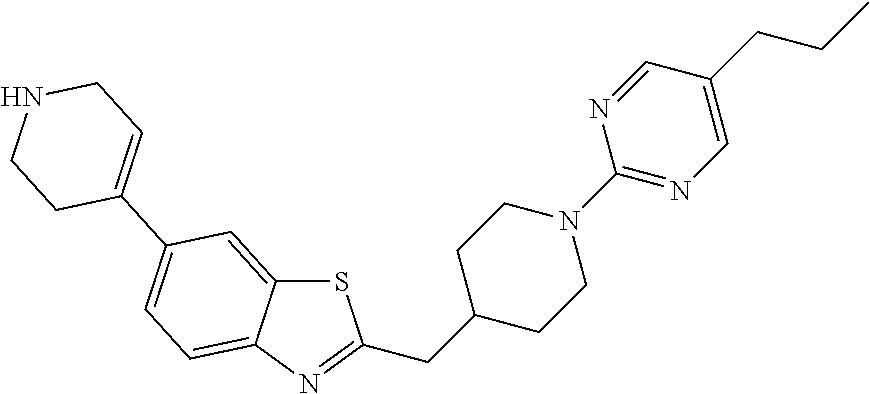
S1C2=CC(C3=CCNCC3)=CC=C2N=C1CC1CCN(C2=NC=C(CCC)C=N2)CC1
